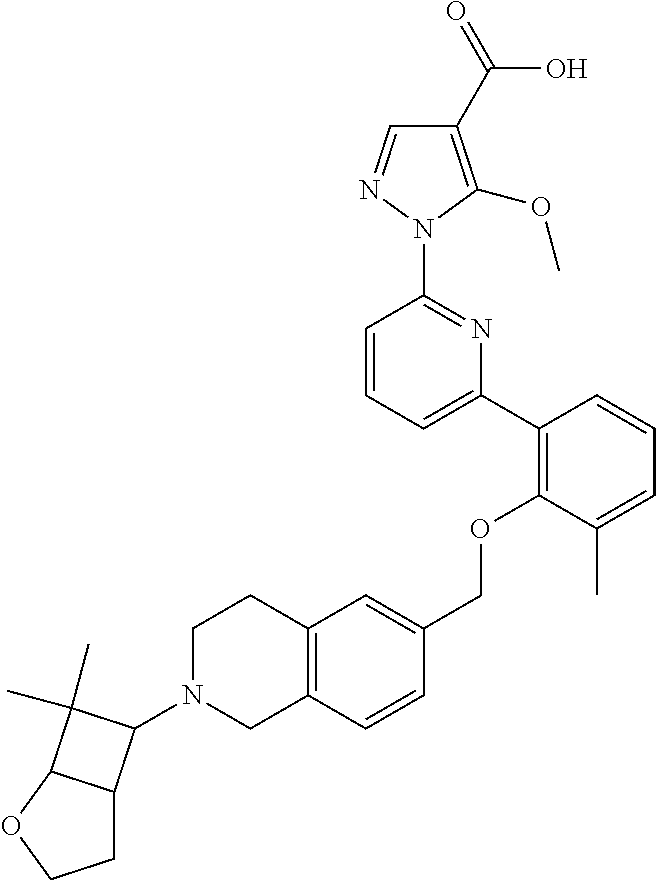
C1(C2=C(OCC3=CC4=C(C=C3)CN(C3C5CCOC5C3(C)C)CC4)C(C)=CC=C2)=CC=CC(N2N=CC(C(=O)O)=C2OC)=N1
